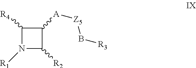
C1([R4])N([R1])C([R2])C1[A][Z5]B[R3]
